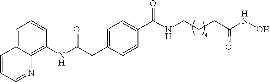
C1=C2C(=C(NC(CC3=CC=C(C(NCCCC(NO)=O)=O)C=C3)=O)C=C1)N=CC=C2
